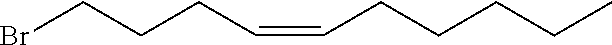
BrCCCC=CCCCCC
